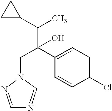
C1=C(C(C(C2CC2)C)(CN2N=CN=C2)O)C=CC(Cl)=C1
